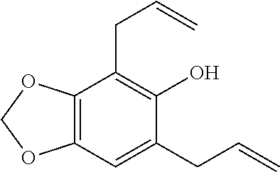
C12=C(OCO1)C(CC=C)=C(O)C(CC=C)=C2
